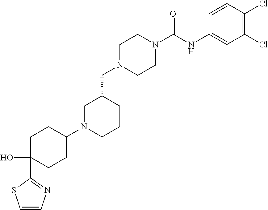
C1N(CC2CN(C3CCC(O)(C4=NC=CS4)CC3)CCC2)CCN(C(NC2=CC(Cl)=C(Cl)C=C2)=O)C1
